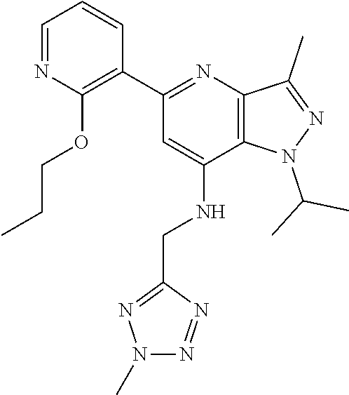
C12=C(N=C(C3=C(OCCC)N=CC=C3)C=C1NCC1=NN(C)N=N1)C(C)=NN2C(C)C
